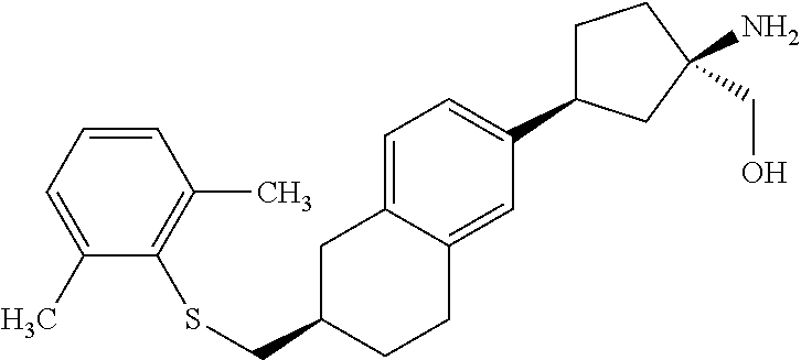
C1=C2C(=CC(C3CCC(CO)(N)C3)=C1)CCC(CSC1=C(C)C=CC=C1C)C2
